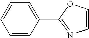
C1=CC(C2=NC=CO2)=CC=C1
